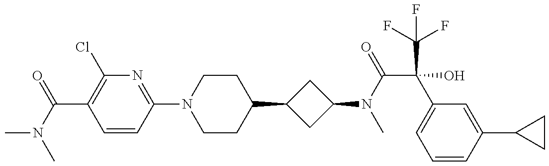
CN(C)C(C1=C(Cl)N=C(N2CCC(C3CC(N(C)C(C(O)(C(F)(F)F)C4=CC=CC(C5CC5)=C4)=O)C3)CC2)C=C1)=O
